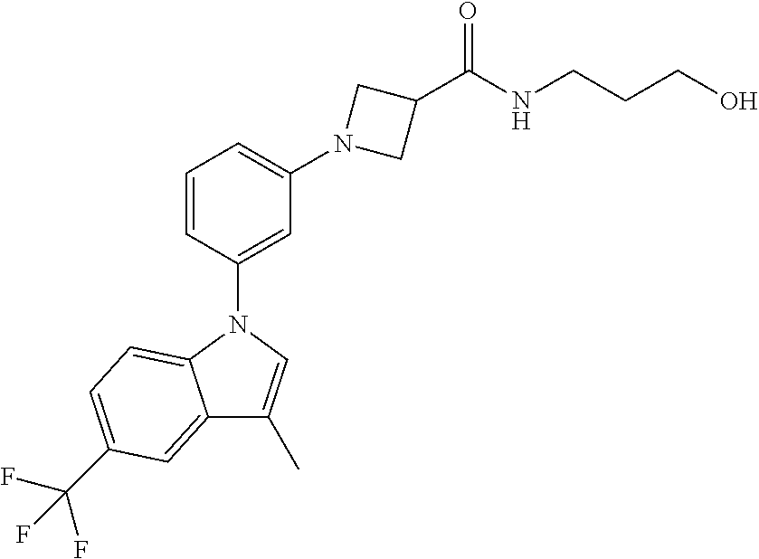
C1=CC(N2C3=CC=C(C(F)(F)F)C=C3C(C)=C2)=CC(N2CC(C(NCCCO)=O)C2)=C1
